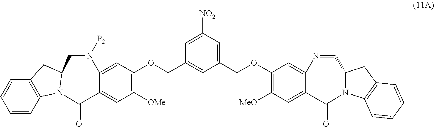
C1(OCC2=CC(COC3=C([MeO])C=C4C(=C3)N=CC3N(C5=C(C3)C=CC=C5)C4=O)=CC([NO2])=C2)=C([OMe])C=C2C(=C1)N([P2])CC1N(C2=O)C2=C(C=CC=C2)C1
